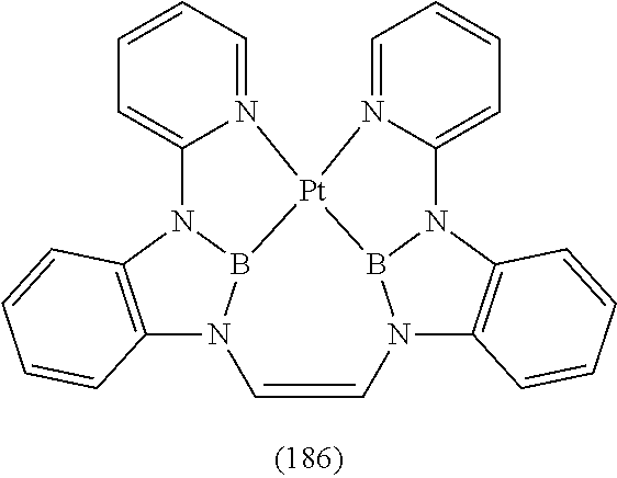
C1=CC=N2C(=C1)N1C3=C(N4B1[Pt]21N2=CC=CC=C2N2B1N(C1=C2C=CC=C1)C=C4)C=CC=C3
